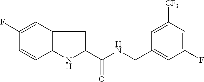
C1(F)=CC2=C(C=C1)NC(C(NCC1=CC(F)=CC([CF3])=C1)=O)=C2
